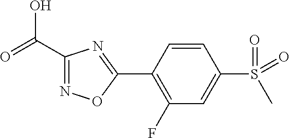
C1(C(O)=O)=NOC(C2=C(F)C=C(S(=O)(=O)C)C=C2)=N1
